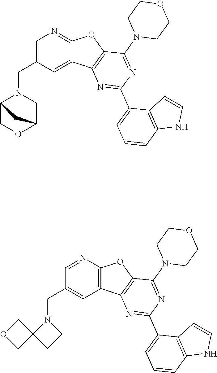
C1=C(CN2C3COC(C2)C3)C=C2C(=N1)OC1=C2N=C(C2=CC=CC3=C2C=CN3)N=C1N1CCOCC1.C1=NC2=C(C=C1CN1C3(CC1)COC3)C1=C(O2)C(N2CCOCC2)=NC(C2=CC=CC3=C2C=CN3)=N1
